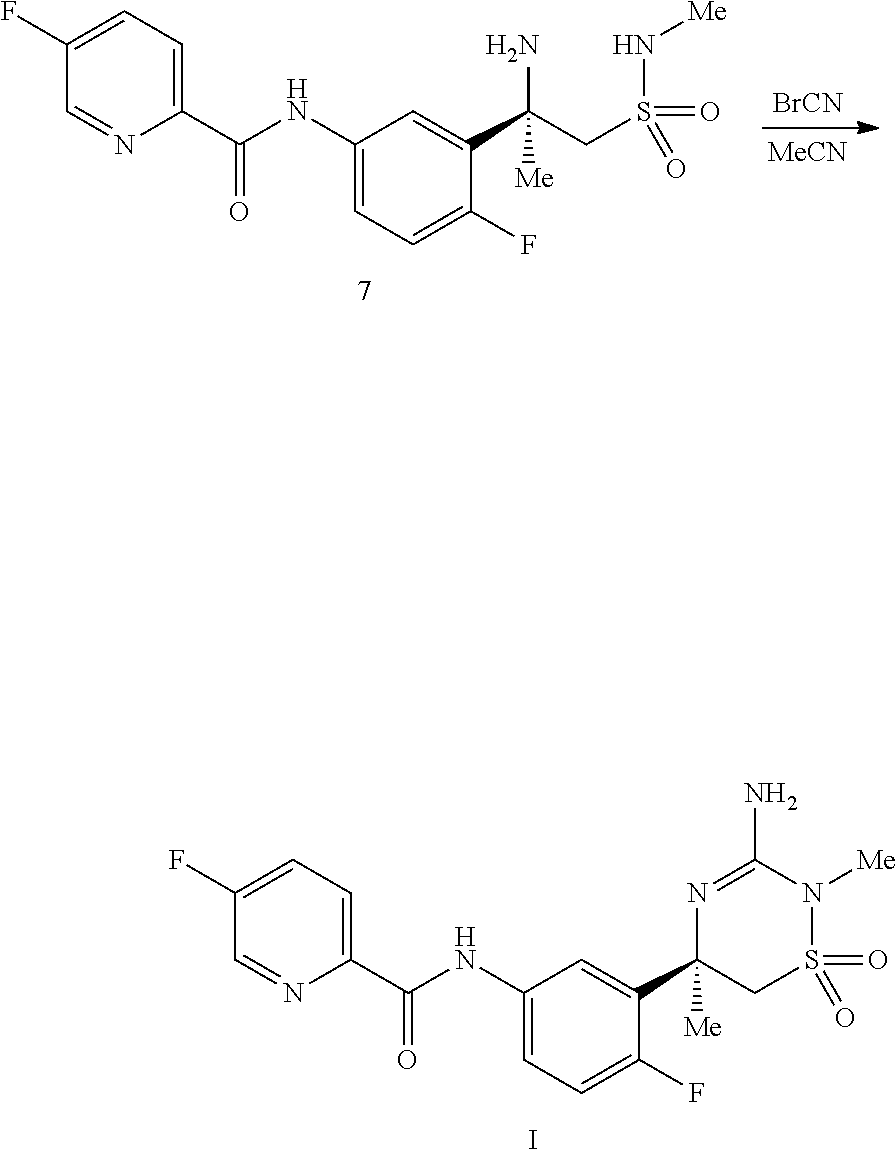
C1(NC(C2=CC=C(F)C=N2)=O)=CC=C(F)C(C2([Me])CS(=O)(=O)N([Me])C(N)=N2)=C1.I.C1(NC(C2=CC=C(F)C=N2)=O)=CC=C(F)C(C(CS(=O)(N[Me])=O)(N)[Me])=C1.[BrCN].[MeCN]
